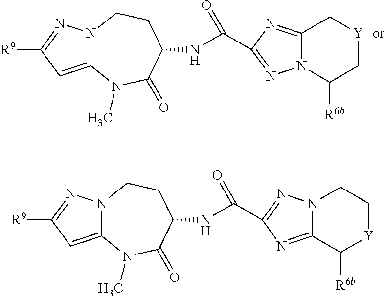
N12C(=CC([R9])=N1)N(C)C(=O)C(NC(=O)C1=NN3C(=N1)C[Y]CC3[R6b])CC2.N12C(=CC([R9])=N1)N(C)C(=O)C(NC(=O)C1=NN3C(=N1)C([R6b])[Y]CC3)CC2
